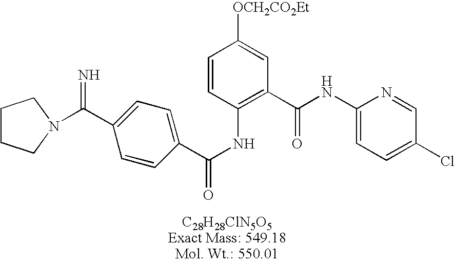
C1(C(=N)N2CCCC2)=CC=C(C(NC2=C(C(NC3=CC=C(Cl)C=N3)=O)C=C([OCH2CO2Et])C=C2)=O)C=C1
